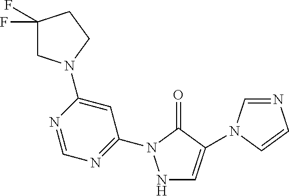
N1C=C(N2C=NC=C2)C(=O)N1C1=NC=NC(N2CC(F)(F)CC2)=C1
